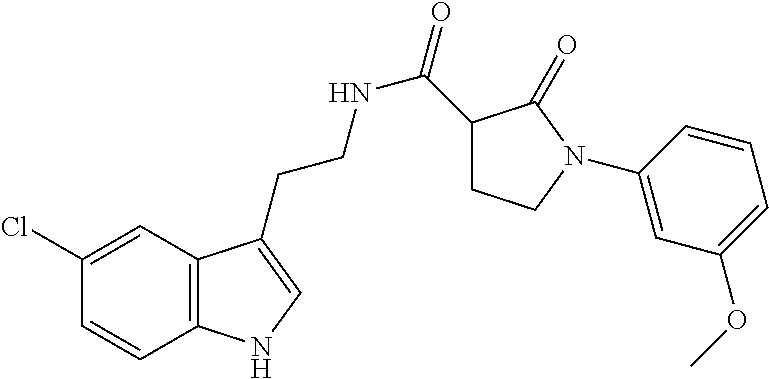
C12=C(C=C(Cl)C=C1)C(CCNC(=O)C1CCN(C3=CC(OC)=CC=C3)C1=O)=CN2
